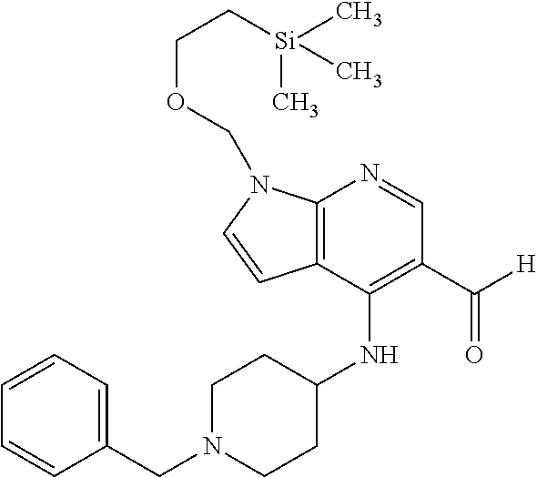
C1N(CC2=CC=CC=C2)CCC(NC2=C(C([H])=O)C=NC3=C2C=CN3COCC[Si](C)(C)C)C1
